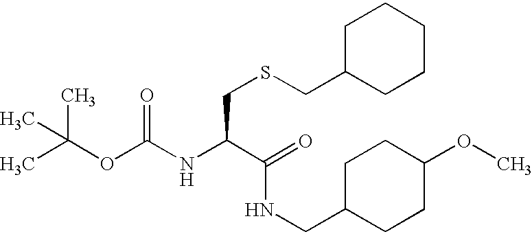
CC(OC(NC(C(=O)NCC1CCC(OC)CC1)CSCC1CCCCC1)=O)(C)C
